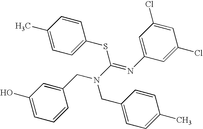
C1=CC=C(O)C=C1CN(C(=NC1=CC(Cl)=CC(Cl)=C1)SC1=CC=C(C)C=C1)CC1=CC=C(C)C=C1
